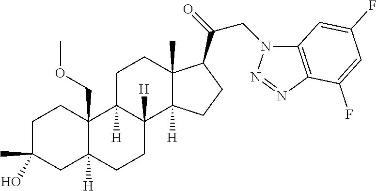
C1C(C)(O)CC2([H])C(COC)(C1)C1([H])C([H])(CC2)C2([H])C(C)(CC1)C(C(CN1C3=C(N=N1)C(F)=CC(F)=C3)=O)CC2
